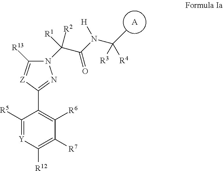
[A].C1([R5])=[Y]C([R12])=C([R7])C([R6])=C1C1=NN(C([R2])([R1])C(N(C(C)([R3])[R4])[H])=O)C([R13])=[Z]1
